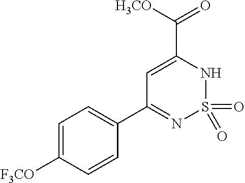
C1=C(C([H3CO])=O)NS(=O)(=O)N=C1C1=CC=C([F3CO])C=C1
